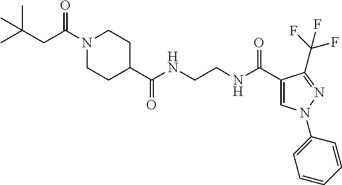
C1CC(C(NCCNC(C2=CN(C3=CC=CC=C3)N=C2C(F)(F)F)=O)=O)CCN1C(CC(C)(C)C)=O
